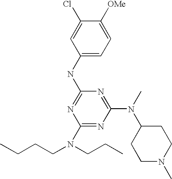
C1(NC2=NC(N(CCC)CCCC)=NC(N(C3CCN(C)CC3)C)=N2)=CC=C([OMe])C(Cl)=C1
